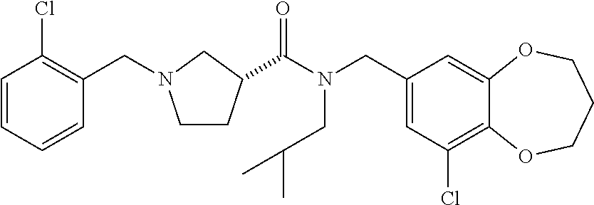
C1(CN(C(=O)C2CCN(CC3=C(Cl)C=CC=C3)C2)CC(C)C)=CC(Cl)=C2C(=C1)OCCCO2
